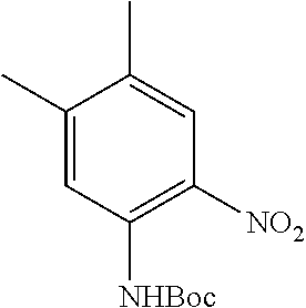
C1(C)=CC([NHBoc])=C([NO2])C=C1C
